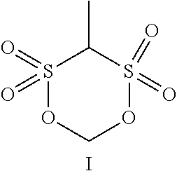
S1(=O)(=O)OCOS(=O)(=O)C1C.I
